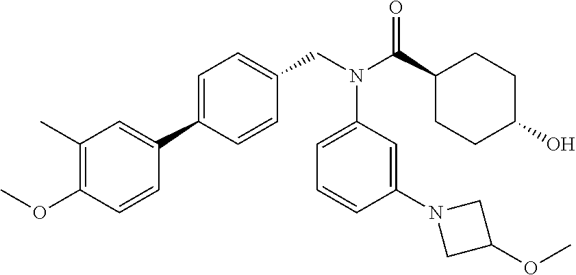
C1(C)=C(OC)C=CC(C2=CC=C(CN(C(C3CCC(O)CC3)=O)C3=CC=CC(N4CC(OC)C4)=C3)C=C2)=C1
